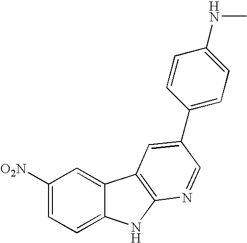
C1([O2N])=CC=C2C(=C1)C1=C(N2)N=CC(C2=CC=C(NC)C=C2)=C1
